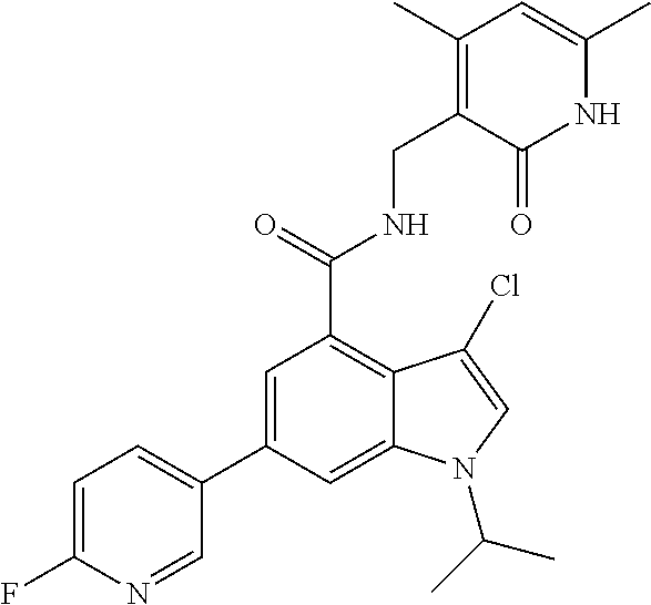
N1C(C)=CC(C)=C(CNC(C2=C3C(=CC(C4=CC=C(F)N=C4)=C2)N(C(C)C)C=C3Cl)=O)C1=O
